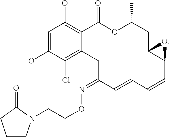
C1=C(O)C(Cl)=C2C(=C1O)C(=O)OC(C)CC1C(O1)C=CC=CC(=NOCCN1CCCC1=O)C2
